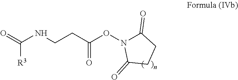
[R3]C(=O)NCCC(ON1C(=O)CCC1=O)=O
